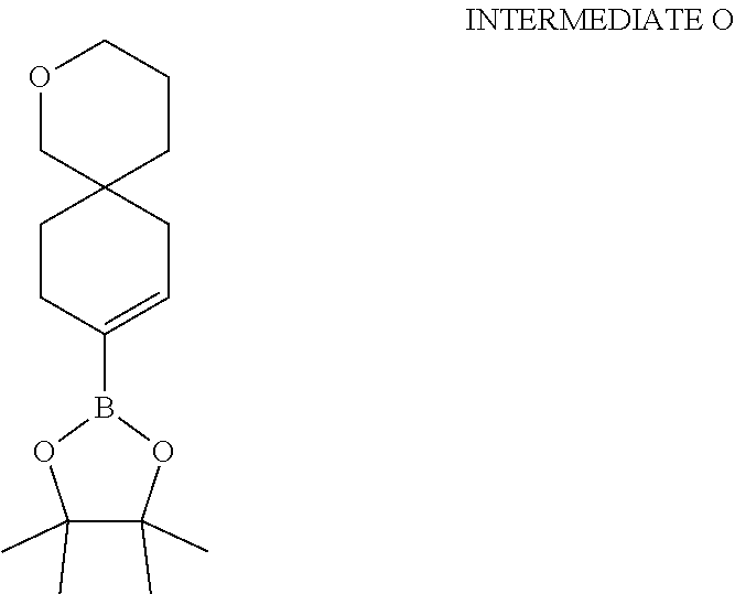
C1CC2(COCCC2)CC=C1B1OC(C)(C)C(C)(C)O1
